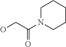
C1N(C(CO)=O)CCCC1
